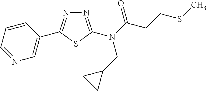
C1=CC=NC=C1C1=NN=C(N(C(CCSC)=O)CC2CC2)S1
